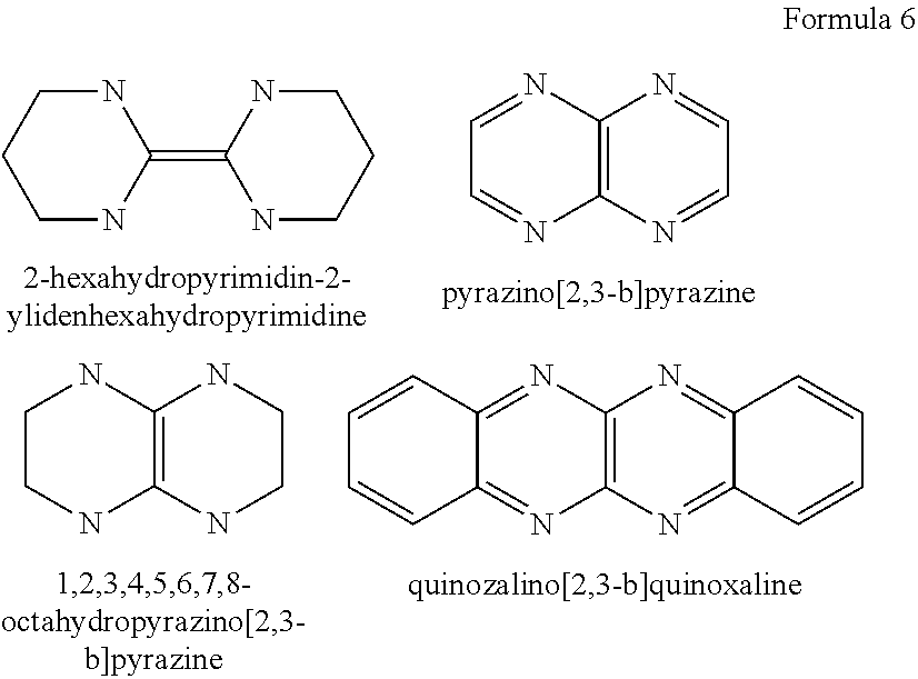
N1CCCNC1=C1NCCCN1.C12=C(N=CC=N1)N=CC=N2.C12=C(NCCN1)NCCN2.C12=C(N=C3C(=N1)C=CC=C3)N=C1C(=N2)C=CC=C1
